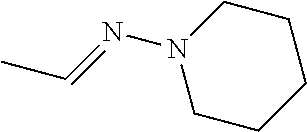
C1CN(N=CC)CCC1
